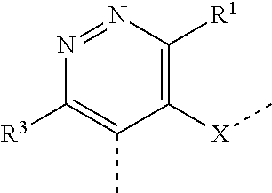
C1([X]C)=C([R1])N=NC([R3])=C1C
